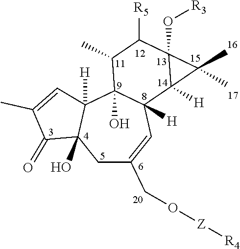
C1(=O)C(C)=CC2([H])C1(O)CC(CO[Z][R4])=CC1([H])C2(O)C(C)C([R5])C2(O[R3])C1([H])C2(C)C
